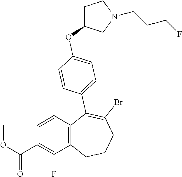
C1=CC2=C(C(F)=C1C(OC)=O)CCCC(Br)=C2C1=CC=C(OC2CCN(CCCF)C2)C=C1
